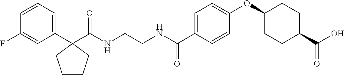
C1(C(NCCNC(C2=CC=C(OC3CCC(C(O)=O)CC3)C=C2)=O)=O)(C2=CC=CC(F)=C2)CCCC1
